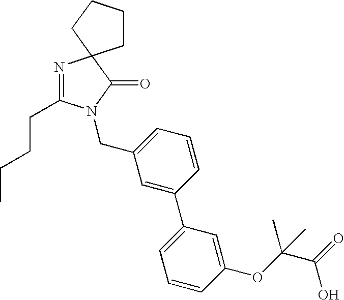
C1=C(CN2C(CCCC)=NC3(C2=O)CCCC3)C=C(C2=CC=CC(OC(C(=O)O)(C)C)=C2)C=C1
